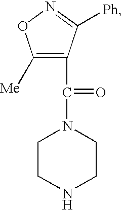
C1([Me])=C(C(=O)N2CCNCC2)C([Ph])=NO1
